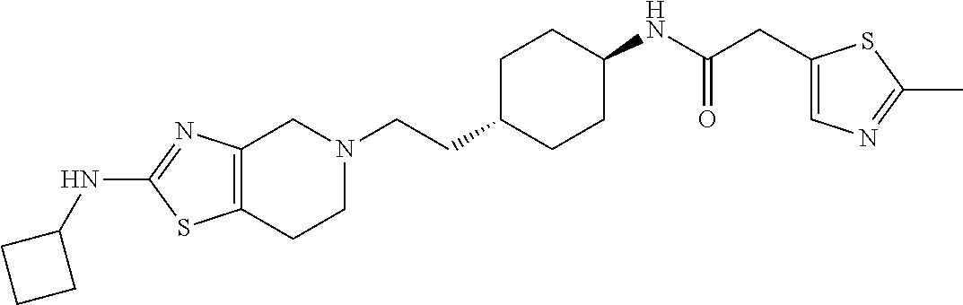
C12=C(CCN(CCC3CCC(NC(CC4=CN=C(C)S4)=O)CC3)C1)SC(NC1CCC1)=N2
